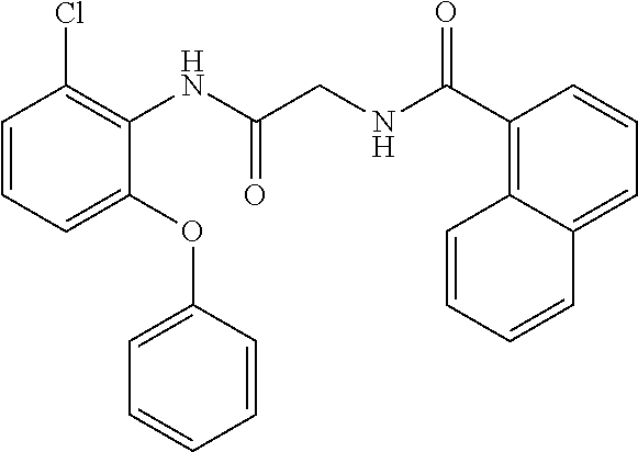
C1=CC=C(OC2=CC=CC=C2)C(NC(CNC(C2=C3C(=CC=C2)C=CC=C3)=O)=O)=C1Cl
